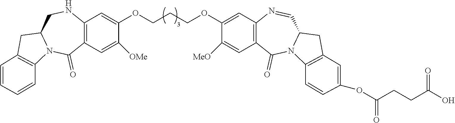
C(COC1=CC2=C(C=C1[MeO])C(=O)N1C(C=N2)CC2=C1C=CC(OC(CCC(O)=O)=O)=C2)COC1=CC2=C(C=C1[OMe])C(=O)N1C(CN2)CC2=C1C=CC=C2
